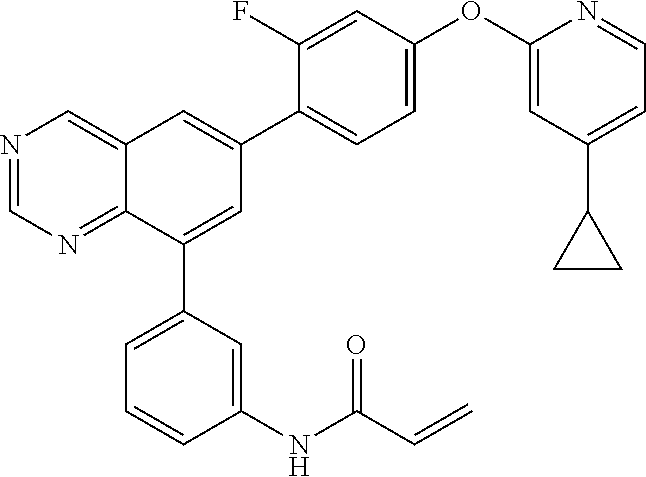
N1=CN=C2C(=C1)C=C(C1=CC=C(OC3=CC(C4CC4)=CC=N3)C=C1F)C=C2C1=CC=CC(NC(C=C)=O)=C1
